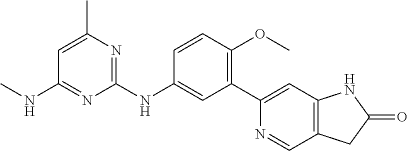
C1(C2=CC3=C(C=N2)CC(=O)N3)=C(OC)C=CC(NC2=NC(C)=CC(NC)=N2)=C1
